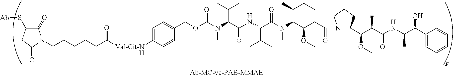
C1(=O)C(S[Ab])CC(=O)N1CCCCCC(=O)[Val-Cit-NH]C1=CC=C(COC(=O)N(C)C(C(C)C)C(=O)NC(C(C)C)C(=O)N(C)C(C(CC)C)C(OC)CC(=O)N2C(C(C(C(NC(C(C3=CC=CC=C3)O)C)=O)C)OC)CCC2)C=C1
